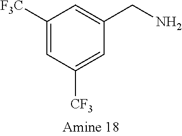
C1([CF3])=CC(CN)=CC([CF3])=C1
